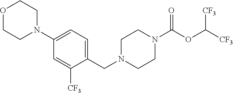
C1N(CC2=CC=C(N3CCOCC3)C=C2[CF3])CCN(C(OC([CF3])[CF3])=O)C1
